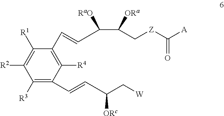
C1([R3])=C(C=CC(C[W])[ORc])C([R4])=C(C=CC(C([ORa])C[Z]C([A])=O)[RaO])C([R1])=C1[R2]
